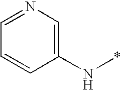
C1=CC=NC=C1N*
